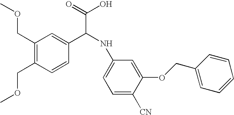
C1(COC)=C(COC)C=CC(C(NC2=CC=C([CN])C(OCC3=CC=CC=C3)=C2)C(=O)O)=C1
